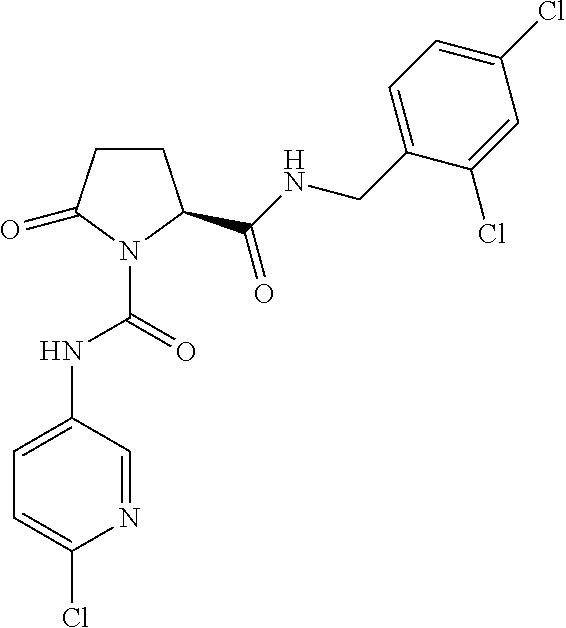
C1CC(C(NCC2=CC=C(Cl)C=C2Cl)=O)N(C(=O)NC2=CC=C(Cl)N=C2)C1=O
